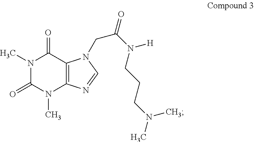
N1(C)C(=O)N(C)C2=C(C1=O)N(CC(=O)N([H])CCCN(C)C)C=N2
